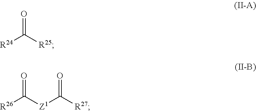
O=C([R25])[R24].O=C([Z1]C([R27])=O)[R26]
